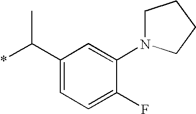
C1(C(*)C)=CC=C(F)C(N2CCCC2)=C1
